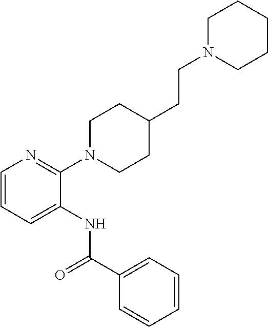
C1(N2CCC(CCN3CCCCC3)CC2)=NC=CC=C1NC(=O)C1=CC=CC=C1
